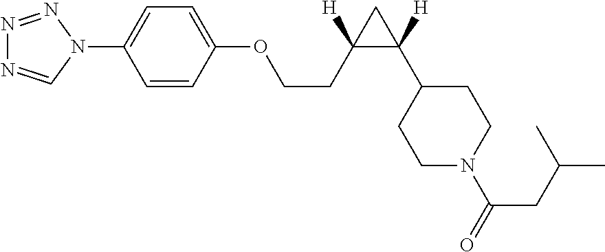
N1=NN(C2=CC=C(OCCC3([H])C(C4CCN(C(CC(C)C)=O)CC4)([H])C3)C=C2)C=N1
